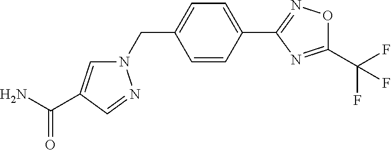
C1=CC(C2=NOC(C(F)(F)F)=N2)=CC=C1CN1C=C(C(N)=O)C=N1
